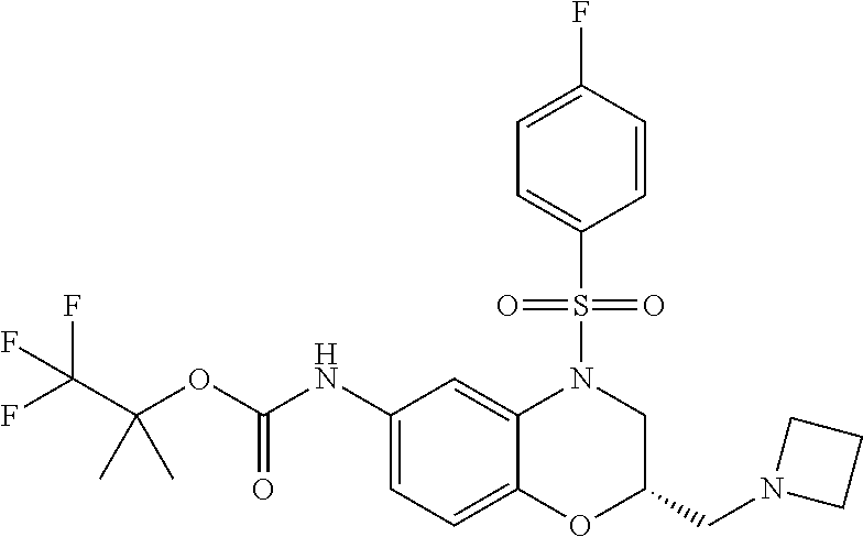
C1(NC(OC(C(F)(F)F)(C)C)=O)=CC=C2C(=C1)N(S(C1=CC=C(F)C=C1)(=O)=O)CC(CN1CCC1)O2
